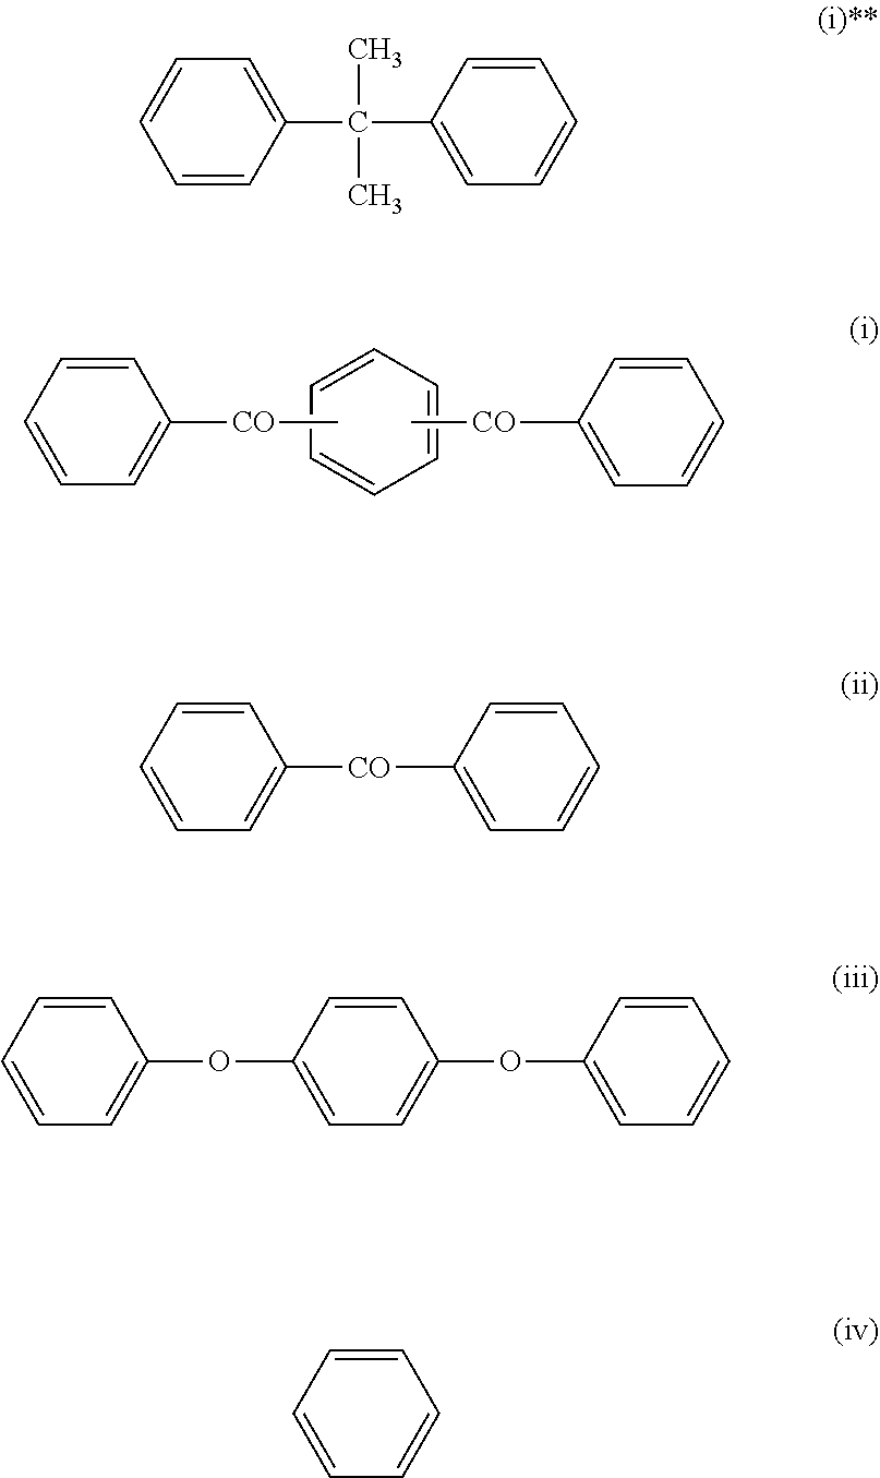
C1=CC=CC=C1.C[CO]C1=CC=CC=C1.C[CO]C1=CC=CC=C1.C1=CC(C(C2=CC=CC=C2)(C)C)=CC=C1.C1=CC=CC=C1[CO]C1=CC=CC=C1.C1=CC=CC=C1OC1=CC=C(OC2=CC=CC=C2)C=C1.C1=CC=CC=C1
